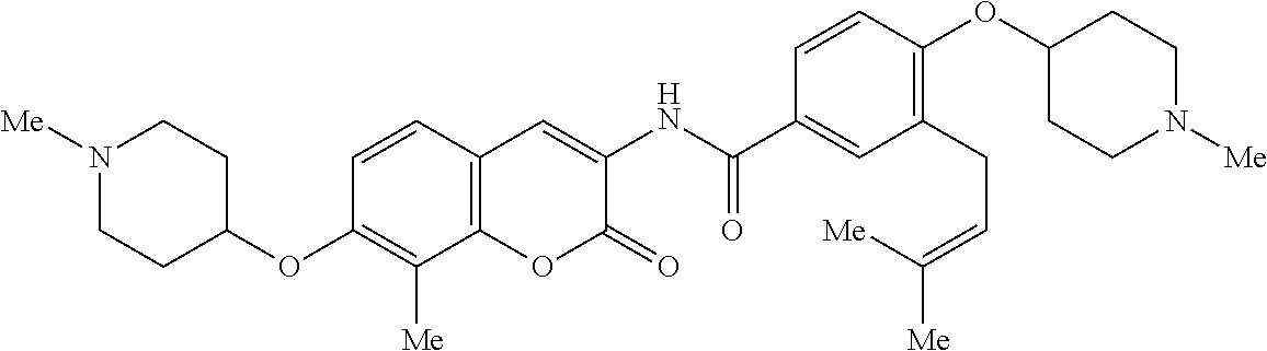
N1([Me])CCC(OC2=C([Me])C3=C(C=C2)C=C(NC(C2=CC(CC=C([Me])[Me])=C(OC4CCN([Me])CC4)C=C2)=O)C(=O)O3)CC1
